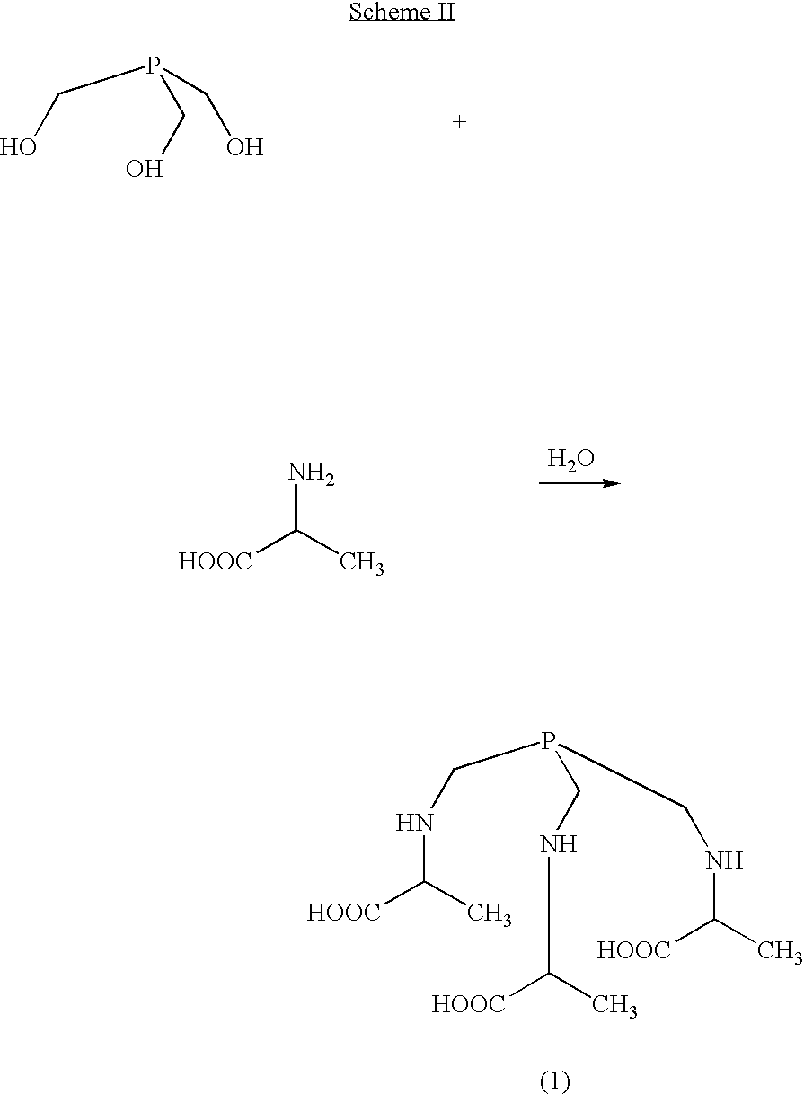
OCP(CO)CO.O.C([HOOC])(C)N.N(C(C)[HOOC])CP(CNC([HOOC])C)CNC(C)[HOOC]
